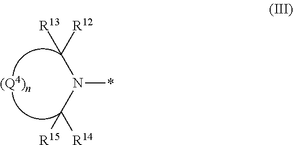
N(C([R14])[R15])(C([R13])[R12])*.[(Q4)n]
